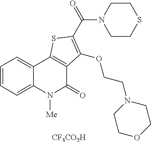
C1=CC=C2C(=C1)C1=C(C(=O)N2[Me])C(OCCN2CCOCC2)=C(C(N2CCSCC2)=O)S1.[CF3CO2H]
